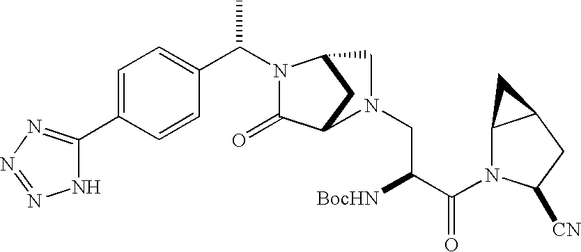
C1=C(C2=NN=NN2)C=CC(C(C)N2C(=O)C3CC2CN3CC([BocHN])C(=O)N2C3C(CC2[CN])C3)=C1
